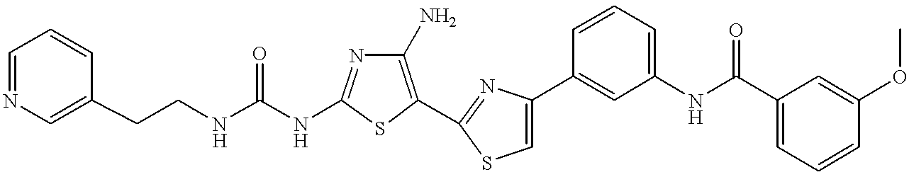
C(NC1=NC(N)=C(C2=NC(C3=CC(NC(C4=CC=CC(OC)=C4)=O)=CC=C3)=CS2)S1)(NCCC1=CN=CC=C1)=O
